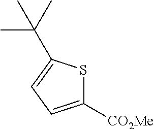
C1([CO2Me])=CC=C(C(C)(C)C)S1
